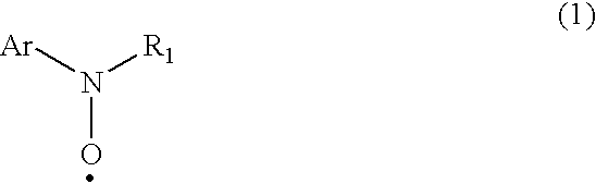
[Ar]N([R1])O
